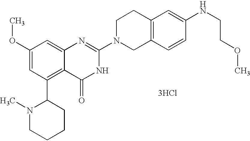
C1(OC)=CC(C2N(C)CCCC2)=C2C(=C1)N=C(N1CC3=C(CC1)C=C(NCCOC)C=C3)NC2=O.[3HCl]
